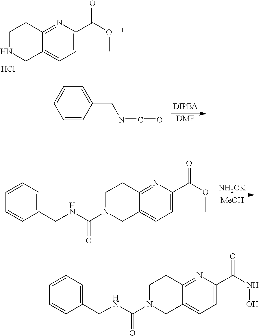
C1=C(C(OC)=O)N=C2C(=C1)CNCC2.Cl.[NH2OK].[MeOH].C1=C(C(OC)=O)N=C2C(=C1)CN(C(NCC1=CC=CC=C1)=O)CC2.[DMF].C1=CC(CN=C=O)=CC=C1.C1=C(C(NO)=O)N=C2C(=C1)CN(C(NCC1=CC=CC=C1)=O)CC2
